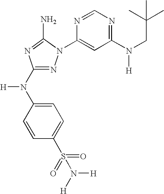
N1=C(N(C2=CC=C(S(=O)(=O)N([H])[H])C=C2)[H])N=C(N)N1C1=CC(N(CC(C)(C)C)[H])=NC=N1
